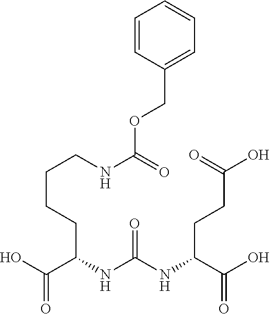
OC(C(NC(NC(C(O)=O)CCC(O)=O)=O)CCCCNC(OCC1=CC=CC=C1)=O)=O
